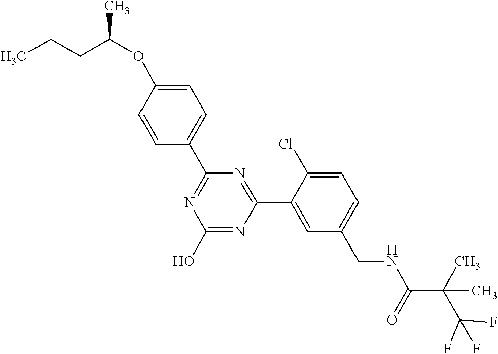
C1(C2=NC(O)=NC(C3=CC(CNC(C(C(F)(F)F)(C)C)=O)=CC=C3Cl)=N2)=CC=C(OC(CCC)C)C=C1
